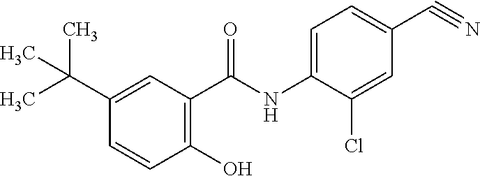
C1=C(C(C)(C)C)C=CC(O)=C1C(NC1=CC=C(C#N)C=C1Cl)=O
